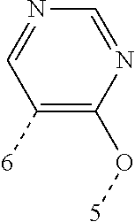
C1([6])=C(O[5])N=CN=C1
